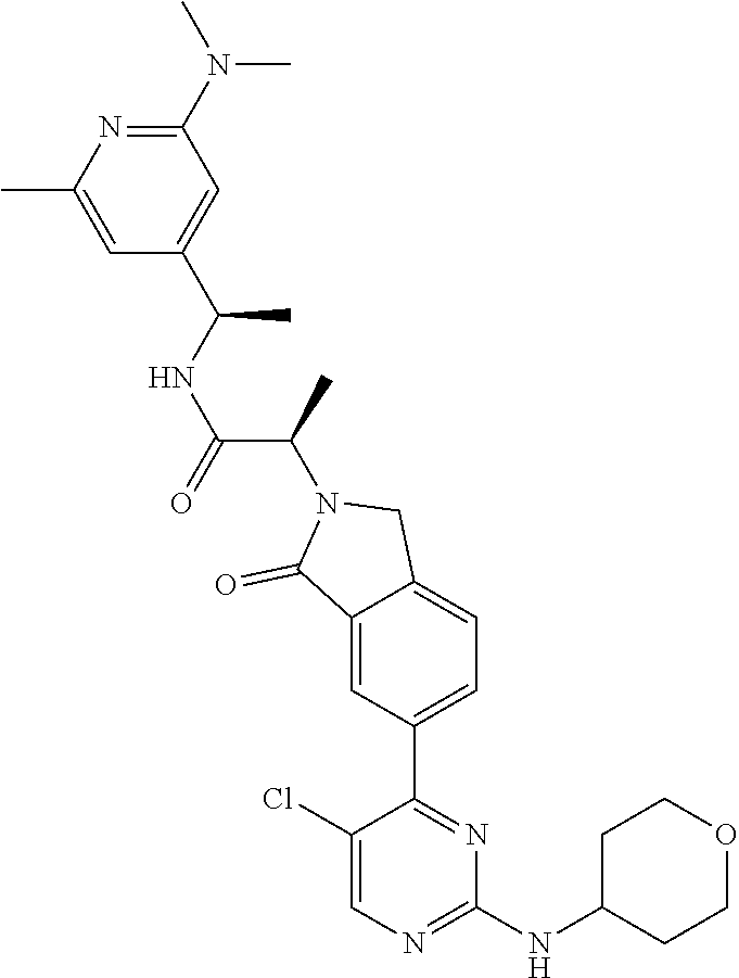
C1(Cl)=CN=C(NC2CCOCC2)N=C1C1=CC=C2C(=C1)C(=O)N(C(C)C(=O)NC(C)C1=CC(N(C)C)=NC(C)=C1)C2
